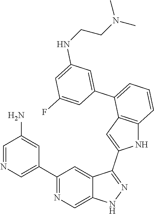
C1(C2=CN=CC(N)=C2)=NC=C2C(=C1)C(C1=CC3=C(N1)C=CC=C3C1=CC(NCCN(C)C)=CC(F)=C1)=NN2
